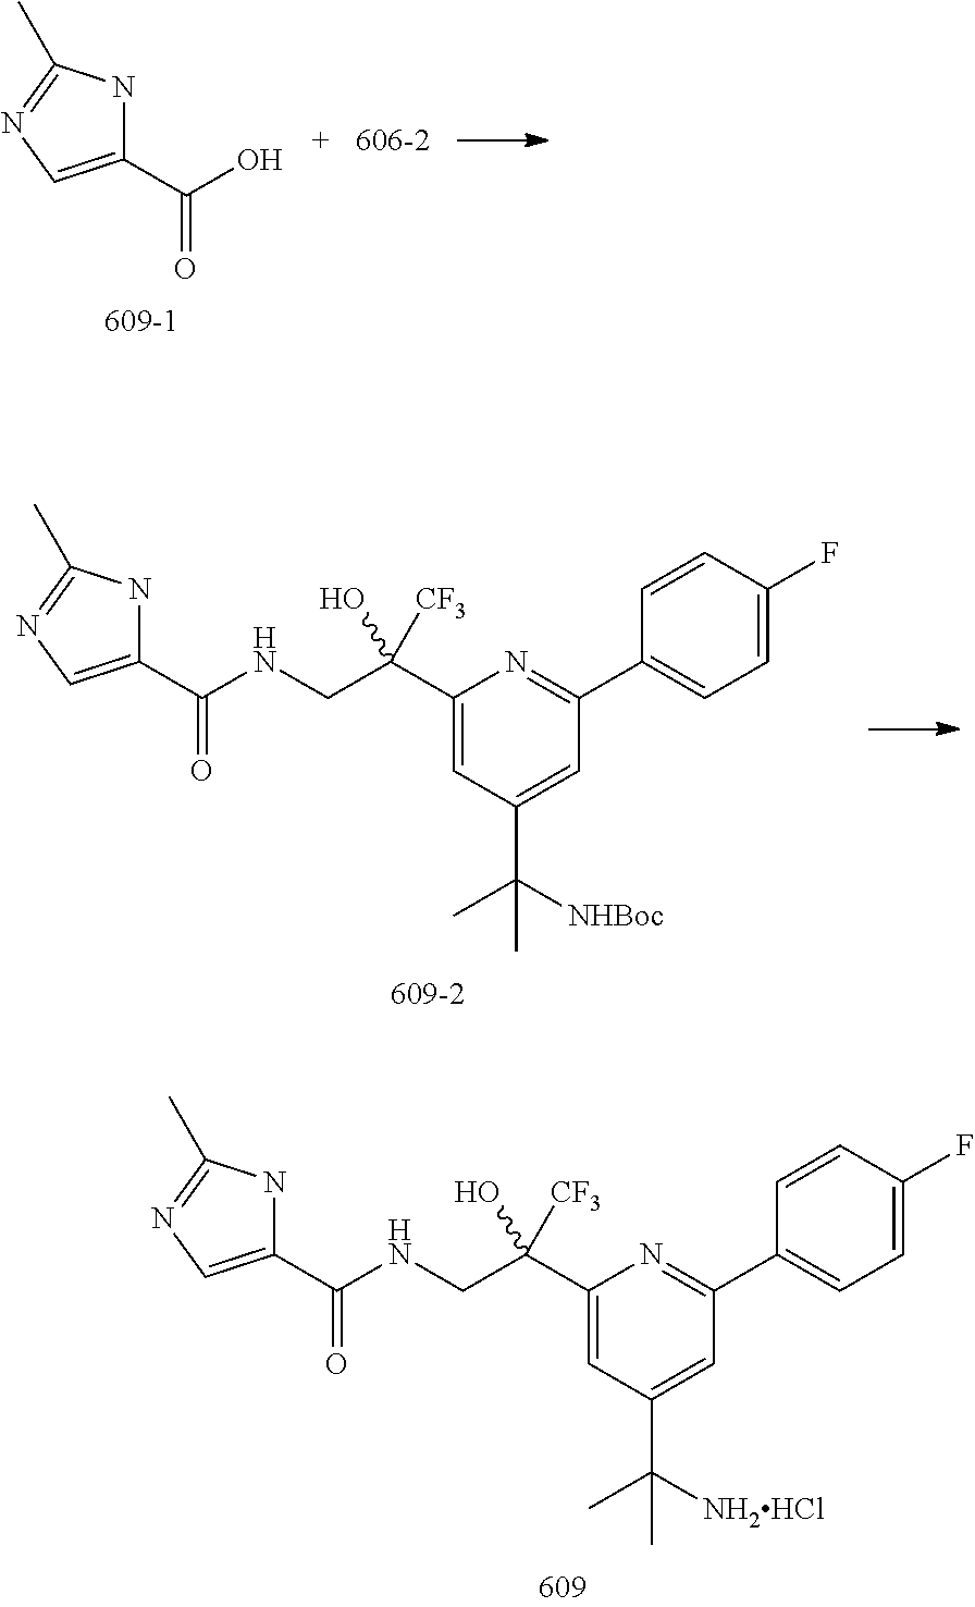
C1(C(NCC(C2=CC(C(C)([NHBoc])C)=CC(C3=CC=C(F)C=C3)=N2)([CF3])O)=O)=CN=C(C)N1.C1(C(NCC(C2=CC(C(C)([NH2HCl])C)=CC(C3=CC=C(F)C=C3)=N2)([CF3])O)=O)=CN=C(C)N1.C1(C(O)=O)=CN=C(C)N1
